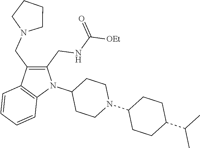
C1(CNC(=O)[OEt])=C(CN2CCCC2)C2=C(N1C1CCN(C3CCC(C(C)C)CC3)CC1)C=CC=C2
